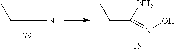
C(C#N)C.C(C(=NO)N)C
